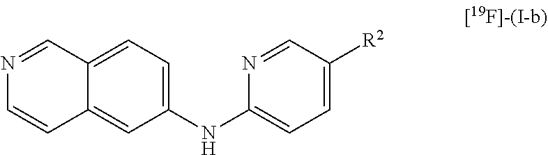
C1(NC2=CC=C([R2])C=N2)=CC=C2C(=C1)C=CN=C2
